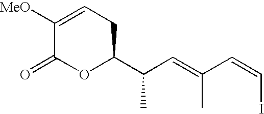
C1([MeO])=CCC(C(C=C(C=CI)C)C)OC1=O
